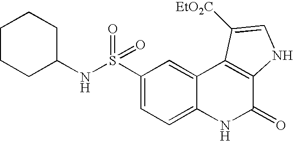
N(S(C1=CC=C2C(=C1)C1=C(C(=O)N2)NC=C1[EtO2C])(=O)=O)C1CCCCC1
